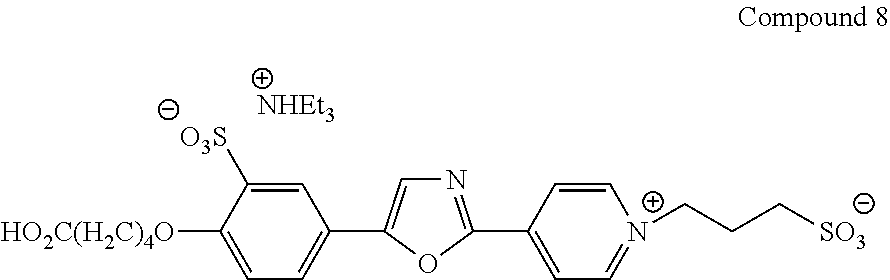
C1([HO2C(H2C)4O])=CC=C(C2=CN=C(C3=CC=[N+](CCC[SO3])C=C3)O2)C=C1[O3S]
